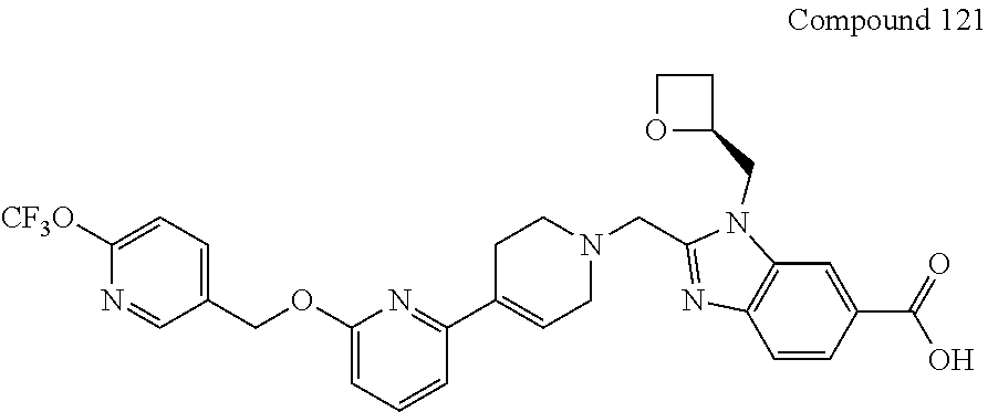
C1([CF3O])=CC=C(COC2=CC=CC(C3=CCN(CC4=NC5=C(N4CC4CCO4)C=C(C(=O)O)C=C5)CC3)=N2)C=N1
